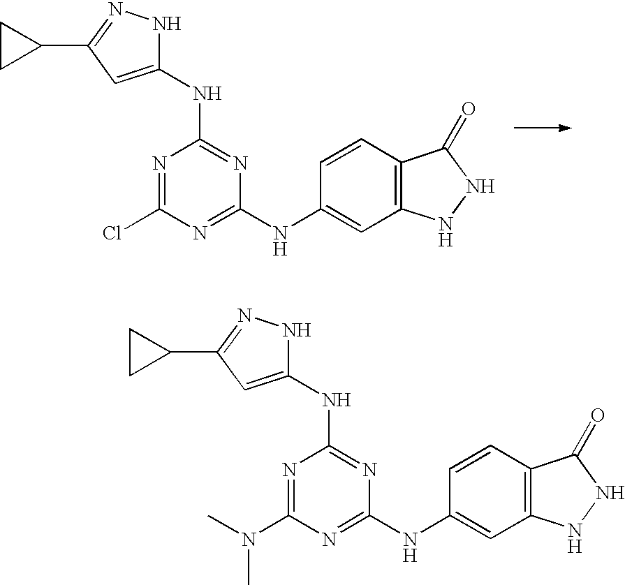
N1=C(Cl)N=C(NC2=CC3=C(C=C2)C(=O)NN3)N=C1NC1=CC(C2CC2)=NN1.N1=C(N(C)C)N=C(NC2=CC3=C(C=C2)C(=O)NN3)N=C1NC1=CC(C2CC2)=NN1
